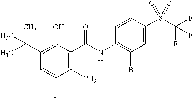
C1(C(C)(C)C)=C(O)C(C(=O)NC2=C(Br)C=C(S(C(F)(F)F)(=O)=O)C=C2)=C(C)C(F)=C1
